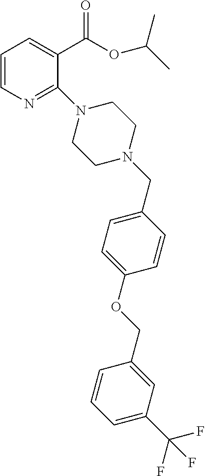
C1=CN=C(N2CCN(CC3=CC=C(OCC4=CC(C(F)(F)F)=CC=C4)C=C3)CC2)C(C(=O)OC(C)C)=C1
